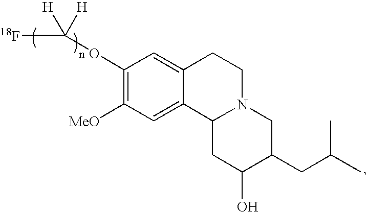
[H]C([H])([18F])OC1=C([MeO])C=C2C(=C1)CCN1C2CC(O)C(CC(C)C)C1
